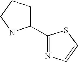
C1(C2CCCN2)=NC=CS1
